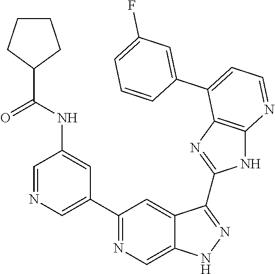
C1=NC=C(C2=NC=C3C(=C2)C(C2=NC4=C(N2)N=CC=C4C2=CC(F)=CC=C2)=NN3)C=C1NC(=O)C1CCCC1
